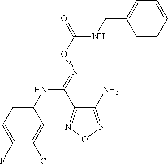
C1(N)=NON=C1C(=NOC(=O)NCC1=CC=CC=C1)NC1=CC=C(F)C(Cl)=C1
